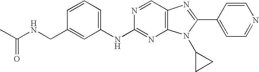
C1=CC=C(NC2=NC3=C(C=N2)N=C(C2=CC=NC=C2)N3C2CC2)C=C1CNC(C)=O
